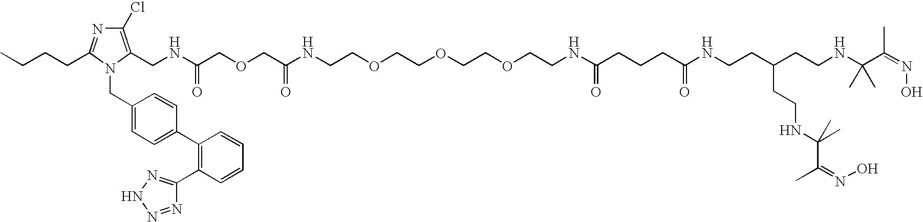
C(COCCOCCOCCNC(=O)CCCC(NCCC(CCNC(C(=NO)C)(C)C)CCNC(C(=NO)C)(C)C)=O)NC(COCC(NCC1=C(Cl)N=C(CCCC)N1CC1=CC=C(C2=C(C3=NNN=N3)C=CC=C2)C=C1)=O)=O
